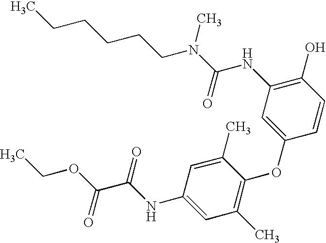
C1(O)=C(NC(=O)N(CCCCCC)C)C=C(OC2=C(C)C=C(NC(C(OCC)=O)=O)C=C2C)C=C1
